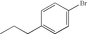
C1=CC(Br)=CC=C1CCC
